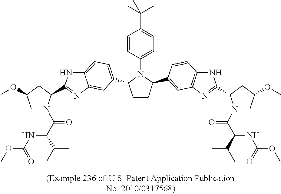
C1CC(C2=CC3=C(NC(C4N(C(C(NC(OC)=O)C(C)C)=O)CC(OC)C4)=N3)C=C2)N(C2=CC=C(C(C)(C)C)C=C2)C1C1=CC=C2NC(C3N(C(C(NC(OC)=O)C(C)C)=O)CC(OC)C3)=NC2=C1
